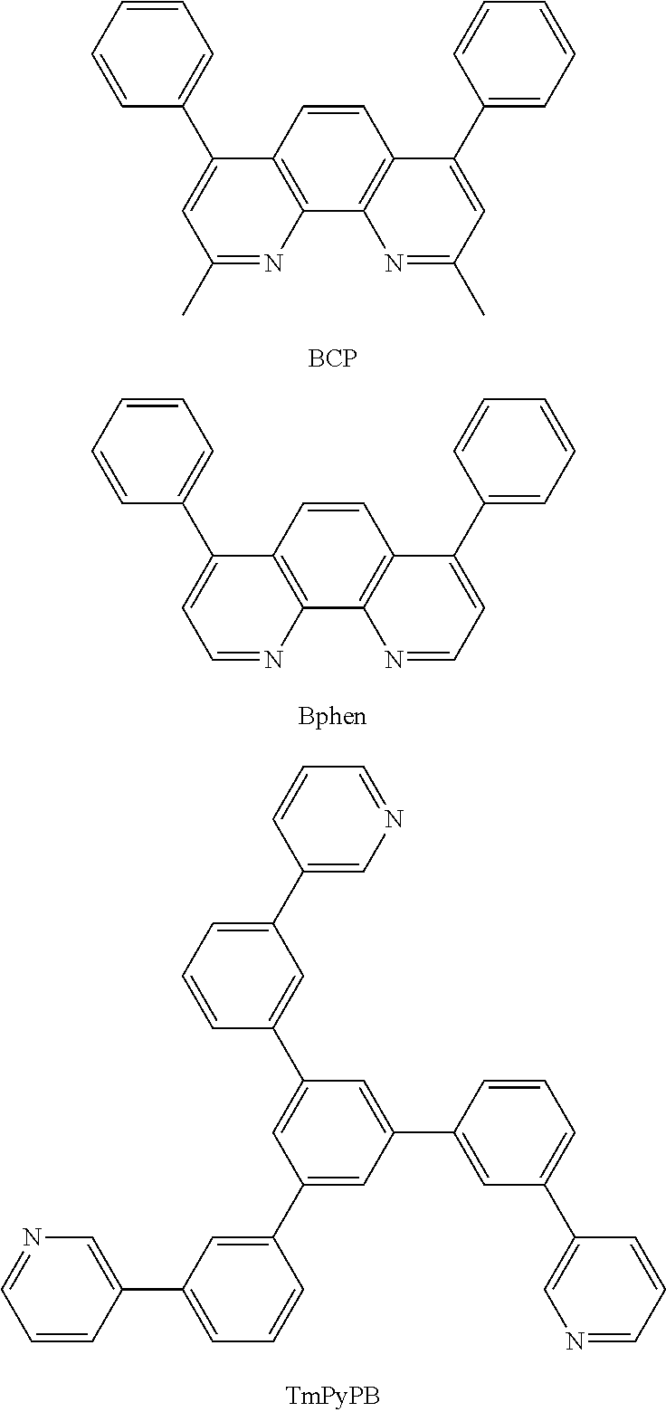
C1=CC2=C(C3=C1C(C1=CC=CC=C1)=CC(C)=N3)N=C(C)C=C2C1=CC=CC=C1.[BCP].C1=CC2=C(C3=C1C(C1=CC=CC=C1)=CC=N3)N=CC=C2C1=CC=CC=C1.C1(C2=CC(C3=CN=CC=C3)=CC=C2)=CC(C2=CC(C3=CN=CC=C3)=CC=C2)=CC(C2=CC(C3=CN=CC=C3)=CC=C2)=C1
